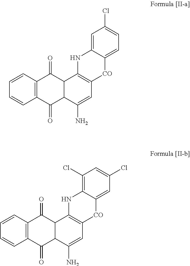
C1=CC2=C(C=C1)C(=O)C1C(C2=O)C2=C(C=C1N)[CO]C1=CC=C(Cl)C=C1N2.C1=CC2=C(C=C1)C(=O)C1C(C2=O)C2=C(C=C1N)[CO]C1=CC(Cl)=CC(Cl)=C1N2
